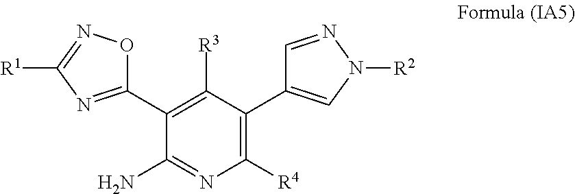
C1(C2=CN([R2])N=C2)=C([R4])N=C(N)C(C2=NC([R1])=NO2)=C1[R3]
